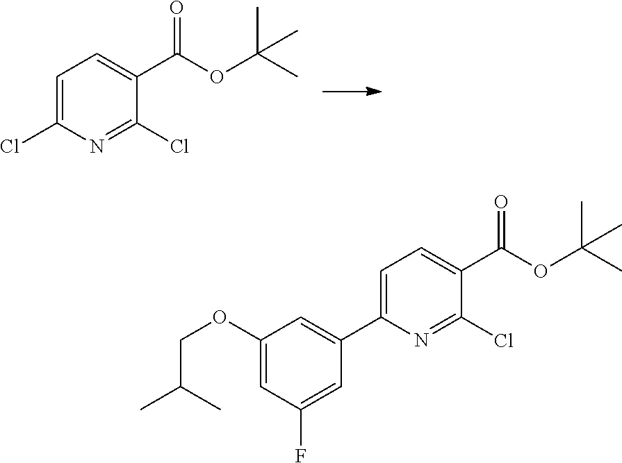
ClC1=CC=C(C(OC(C)(C)C)=O)C(Cl)=N1.C1(OCC(C)C)=CC(F)=CC(C2=CC=C(C(OC(C)(C)C)=O)C(Cl)=N2)=C1
